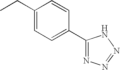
C1(CC)=CC=C(C2=NN=NN2)C=C1
